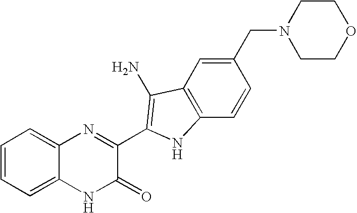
C1=C2C(=CC=C1)N=C(C1=C(N)C3=C(C=CC(CN4CCOCC4)=C3)N1)C(=O)N2
